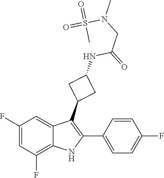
C(C(NC1CC(C2=C(C3=CC=C(F)C=C3)NC3=C(F)C=C(F)C=C23)C1)=O)N(C)S(=O)(=O)C
